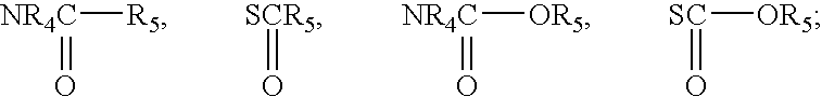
[NR4C]([R5])=O.[SCR5]=O.[NR4C]([OR5])=O.[SC]([OR5])=O
